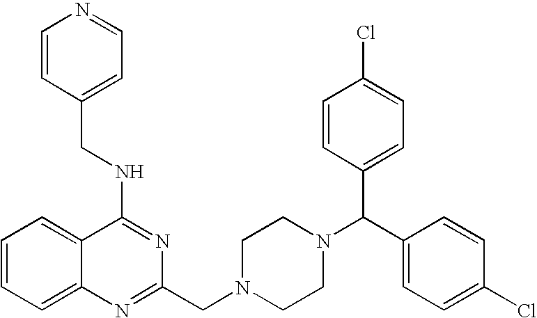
C1=CC=C2C(=C1)C(NCC1=CC=NC=C1)=NC(CN1CCN(C(C3=CC=C(Cl)C=C3)C3=CC=C(Cl)C=C3)CC1)=N2
